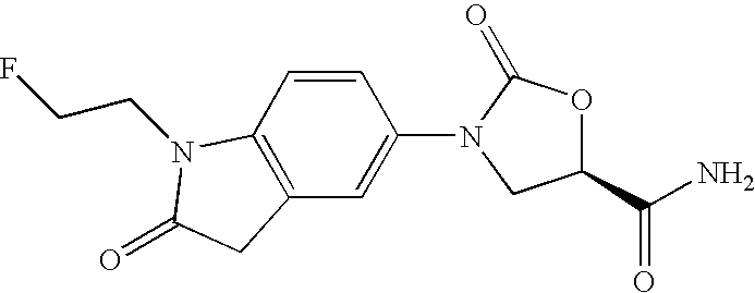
C1(C(N)=O)OC(=O)N(C2=CC3=C(C=C2)N(CCF)C(=O)C3)C1
